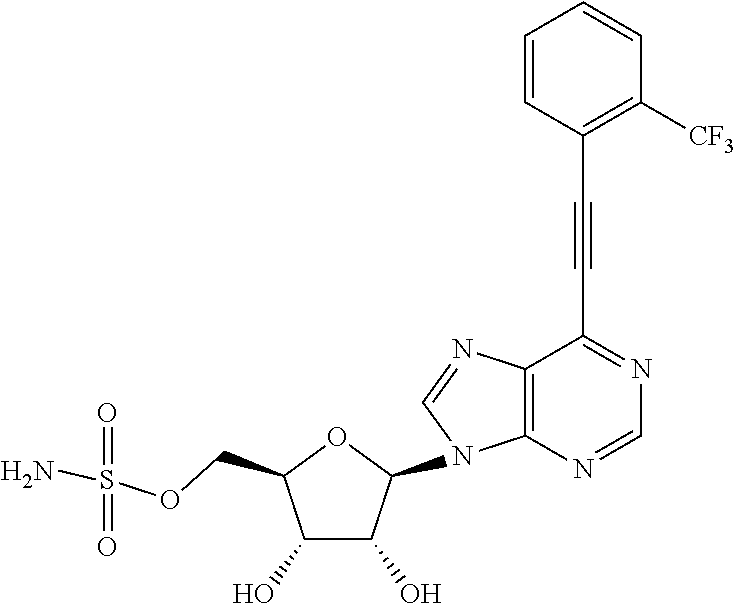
C(C1=NC=NC2=C1N=CN2C1OC(COS(N)(=O)=O)C(O)C1O)#CC1=C([CF3])C=CC=C1
